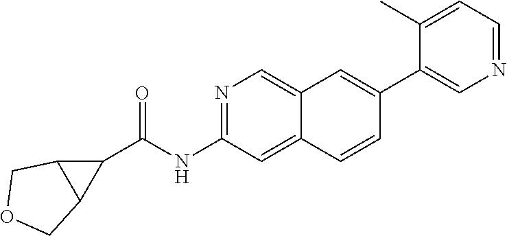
N1=C(NC(C2C3C2COC3)=O)C=C2C(=C1)C=C(C1=CN=CC=C1C)C=C2
